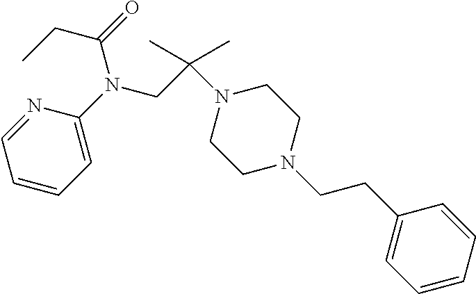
C1=CC=C(N(CC(N2CCN(CCC3=CC=CC=C3)CC2)(C)C)C(=O)CC)N=C1
